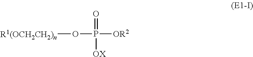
O(P([OR2])(=O)[OX])[R1(OCH2CH2)n]
